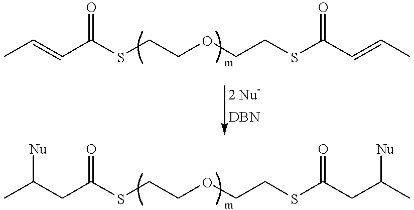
CC=CC(SCCOCCSC(C=CC)=O)=O.CC(CC(SCCOCCSC(CC(C)[Nu])=O)=O)[Nu]
